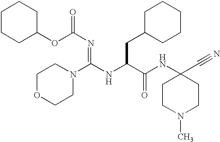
O(C(N=C(N1CCOCC1)NC(C(NC1(C#N)CCN(C)CC1)=O)CC1CCCCC1)=O)C1CCCCC1
